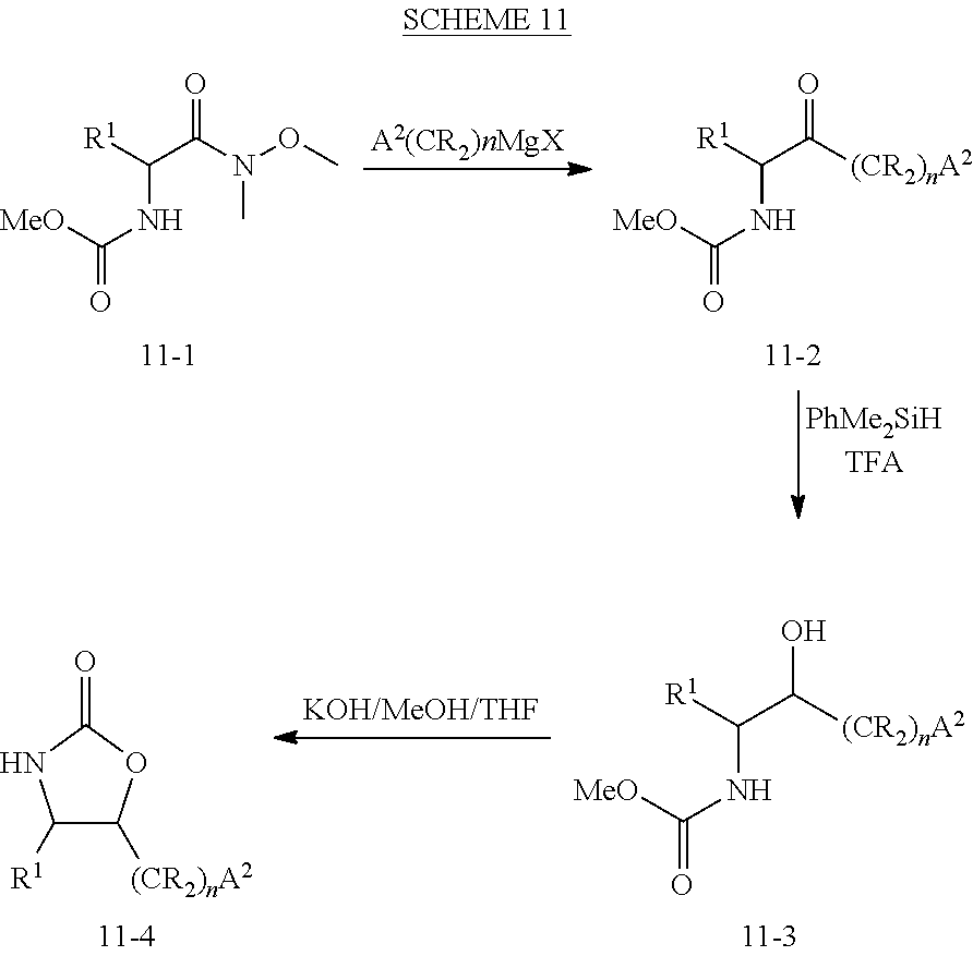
O=C(N(OC)C)C([R1])NC(=O)[MeO].O=C([(CR2)nA2])C([R1])NC(=O)[MeO].OC([(CR2)nA2])C([R1])NC(=O)[MeO].C1([(CR2)nA2])C([R1])NC(=O)O1
